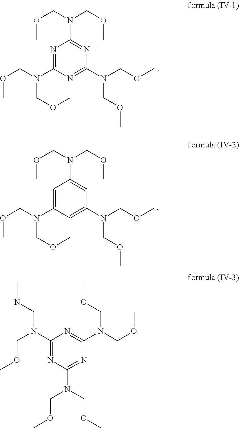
N1=C(N(COC)COC)N=C(N(COC)COC)N=C1N(COC)COC.C1=C(N(COC)COC)C=C(N(COC)COC)C=C1N(COC)COC.C1(N(COC)CNC)=NC(N(COC)COC)=NC(N(COC)COC)=N1
